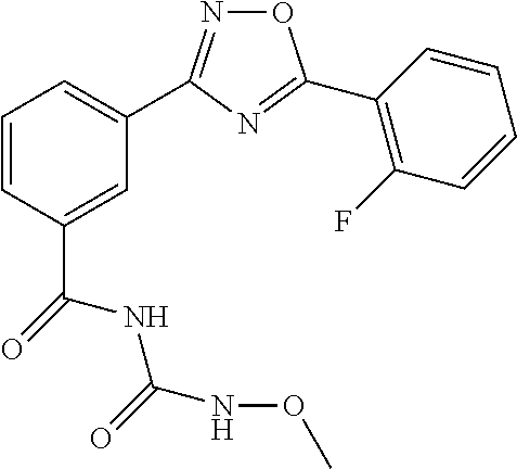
C1=C(C(NC(NOC)=O)=O)C=CC=C1C1=NOC(C2=C(F)C=CC=C2)=N1
